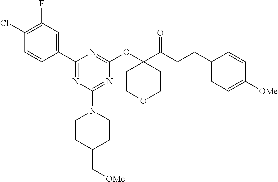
ClC1=C(F)C=C(C2=NC(N3CCC(C[OMe])CC3)=NC(OC3(C(CCC4=CC=C([OMe])C=C4)=O)CCOCC3)=N2)C=C1
